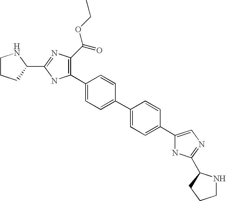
C1(C2=C(C(OCC)=O)N=C(C3NCCC3)N2)=CC=C(C2=CC=C(C3=CN=C(C4NCCC4)N3)C=C2)C=C1
